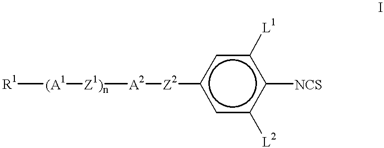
[R1][(A1][Z1)n][A2][Z2]c1cc([L2])c([NCS])c([L1])c1
